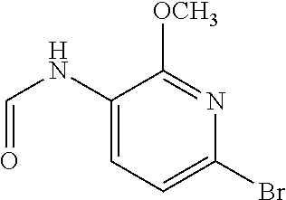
C1(NC=O)=CC=C(Br)N=C1[OCH3]
